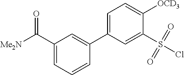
C1(C([Me2N])=O)=CC=CC(C2=CC=C([OCD3])C(S(Cl)(=O)=O)=C2)=C1
